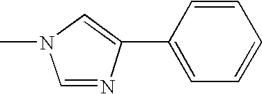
C1=CC(C2=CN(C)C=N2)=CC=C1
